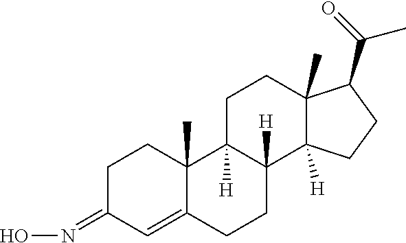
N(=C1C=C2C(C)(CC1)C1([H])C([H])(CC2)C2([H])C(C)(CC1)C(C(=O)C)CC2)O
